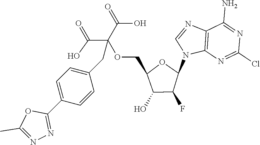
C12=C(N=C(Cl)N=C1N)N(C1OC(COC(C(=O)O)(C(=O)O)CC3=CC=C(C4=NN=C(C)O4)C=C3)C(O)C1F)C=N2
